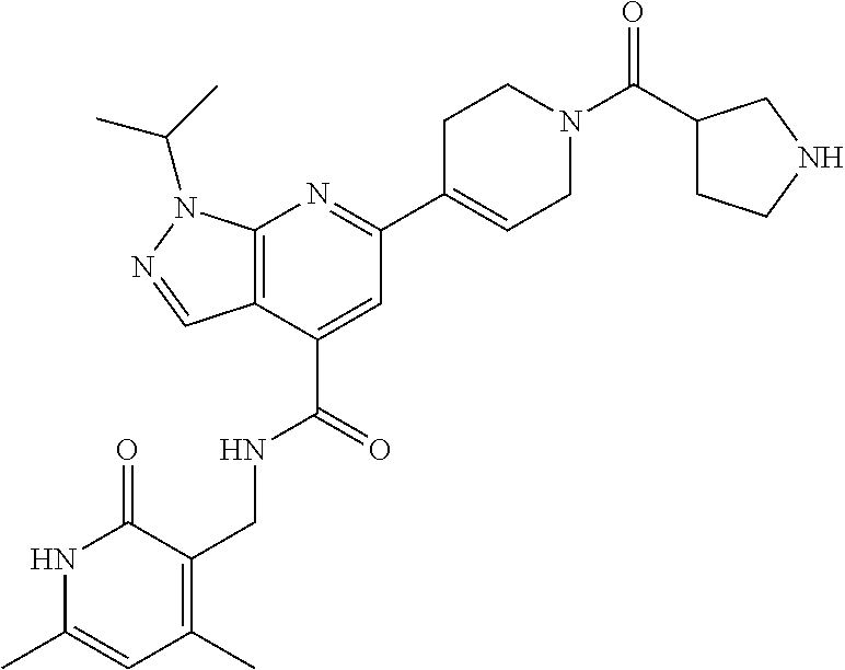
C12=C(C(C(=O)NCC3=C(C)C=C(C)NC3=O)=CC(C3=CCN(C(C4CCNC4)=O)CC3)=N1)C=NN2C(C)C
